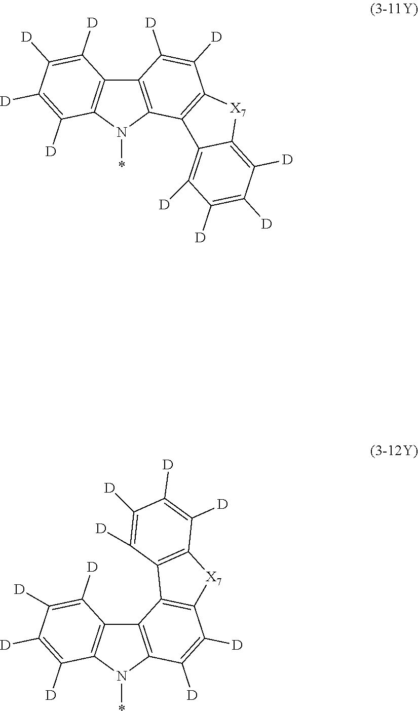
C12=C(N(*)C3=C1C([D])=C([D])C([D])=C3[D])C1=C(C([D])=C2[D])[X7]C2=C([D])C([D])=C([D])C([D])=C12.C12=C(N(*)C3=C1C([D])=C([D])C([D])=C3[D])C([D])=C([D])C1=C2C2=C([X7]1)C([D])=C([D])C([D])=C2[D]
